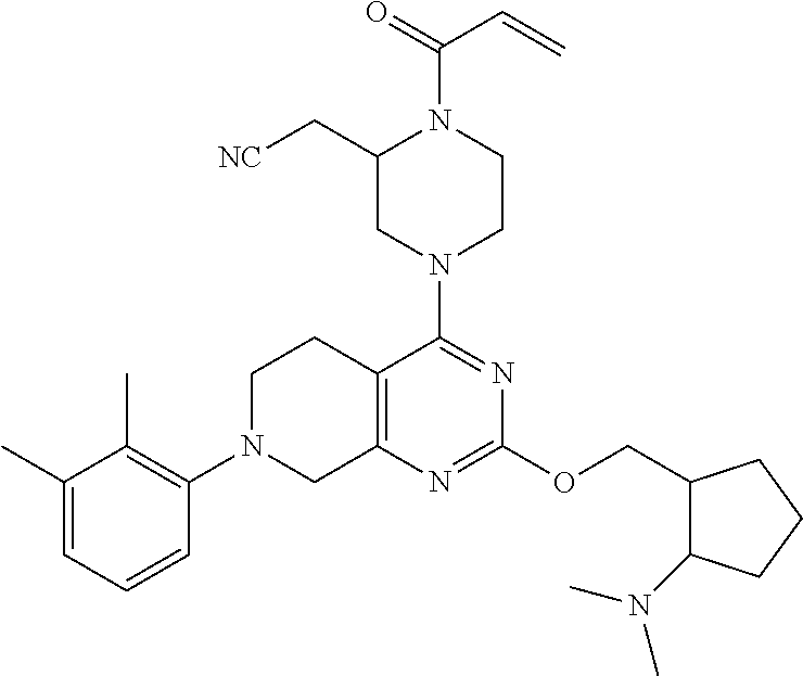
C1(C)=CC=CC(N2CC3=C(CC2)C(N2CCN(C(=O)C=C)C(C[NC])C2)=NC(OCC2C(N(C)C)CCC2)=N3)=C1C
